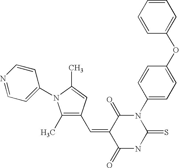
C1=CC=CC(OC2=CC=C(N3C(=O)C(=CC4=C(C)N(C5=CC=NC=C5)C(C)=C4)C(=O)NC3=S)C=C2)=C1
